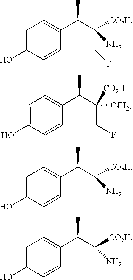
C1=C(O)C=CC(C(C([CO2H])(CF)N)C)=C1.C1=C(O)C=CC(C(C([CO2H])(CF)[NH2])C)=C1.C1=C(O)C=CC(C(C([CO2H])(C)N)C)=C1.C1=C(O)C=CC(C(C([CO2H])(C)N)C)=C1
